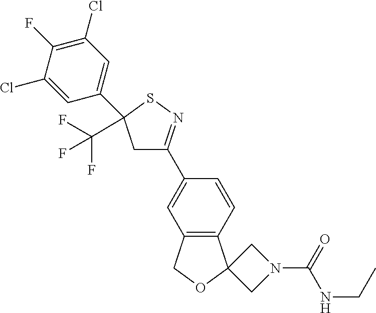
C1C(C2=CC3=C(C=C2)C2(OC3)CN(C(NCC)=O)C2)=NSC1(C1=CC(Cl)=C(F)C(Cl)=C1)C(F)(F)F
